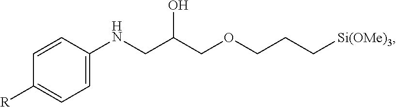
C1=CC(NCC(COCCC[Si(OMe)3])O)=CC=C1[R]
